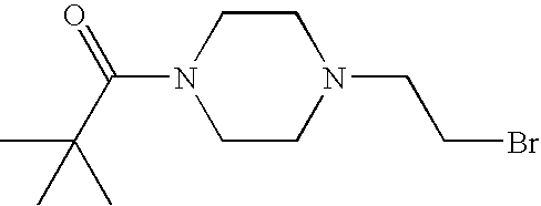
N1(C(C(C)(C)C)=O)CCN(CCBr)CC1
